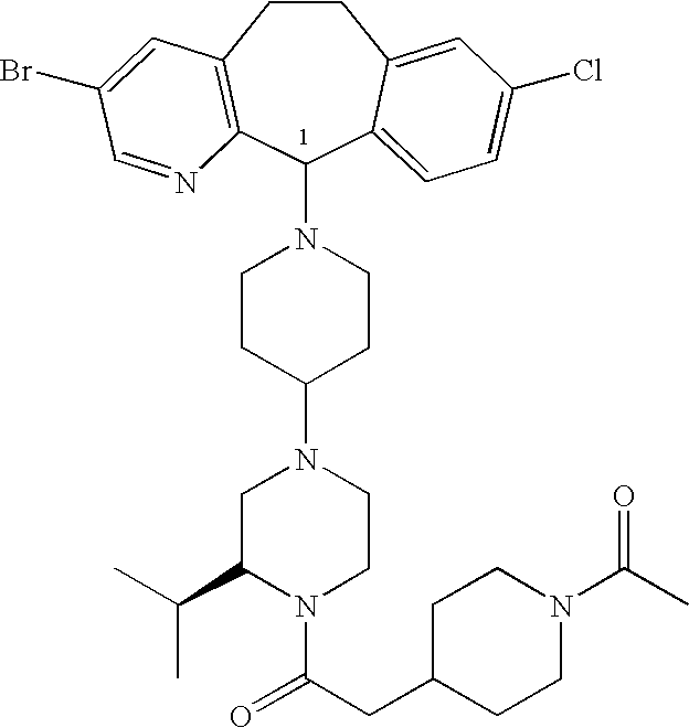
C1CC2=C(C(N3CCC(N4CC(C(C)C)N(C(CC5CCN(C(C)=O)CC5)=O)CC4)CC3)C3=CC=C(Cl)C=C13)N=CC(Br)=C2
